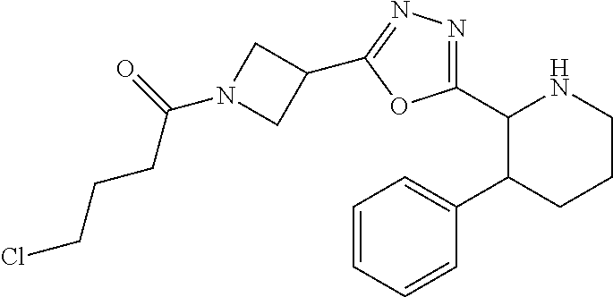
C1(C2=NN=C(C3CN(C(CCCCl)=O)C3)O2)C(C2=CC=CC=C2)CCCN1
